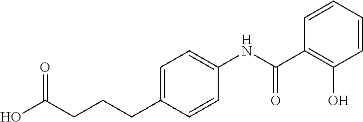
C1(C(NC2=CC=C(CCCC(O)=O)C=C2)=O)=C(O)C=CC=C1
